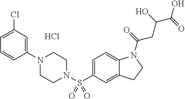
C1(N2CCN(S(C3=CC=C4C(=C3)CCN4C(=O)CC(C(=O)O)O)(=O)=O)CC2)=CC(Cl)=CC=C1.Cl
